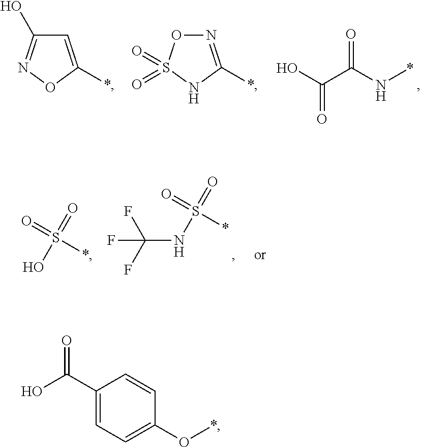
C1=C(*)ON=C1O.N1=C(*)NS(=O)(=O)O1.OC(=O)C(=O)N*.FC(F)(F)NS(=O)(=O)*.O=S(*)(=O)O.OC(=O)C1=CC=C(O*)C=C1
